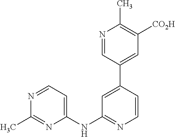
C1(NC2=NC=CC(C3=CC([CO2H])=C(C)N=C3)=C2)=CC=NC(C)=N1
